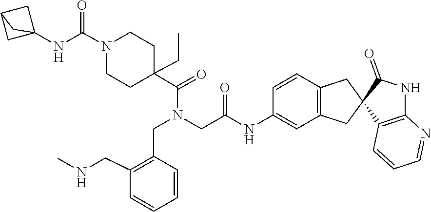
C1C(C(=O)N(CC2=C(CNC)C=CC=C2)CC(=O)NC2=CC3=C(C=C2)CC2(C(=O)NC4=C2C=CC=N4)C3)(CC)CCN(C(NC23CC(C2)C3)=O)C1
